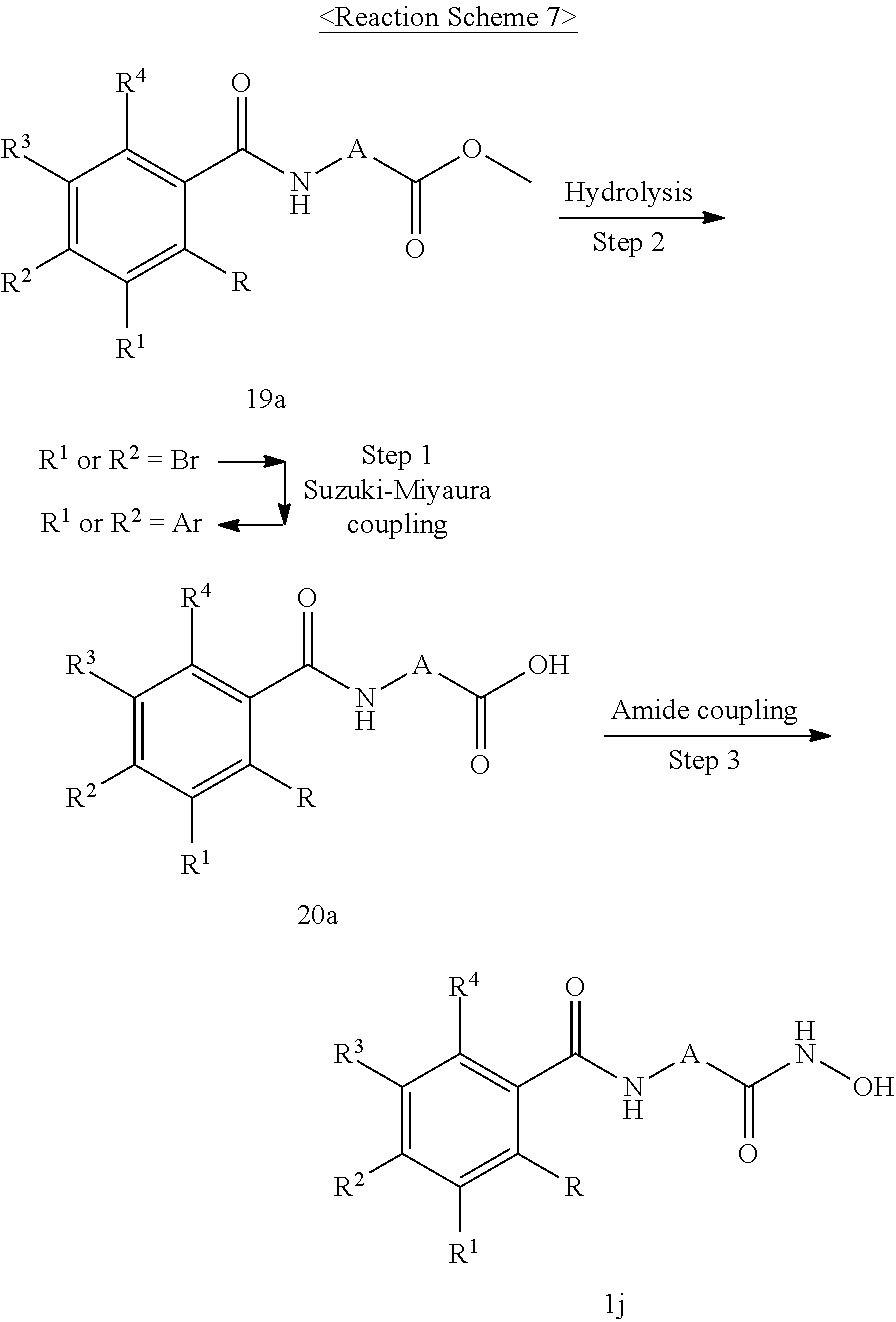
C1([R3])=C([R2])C([R1])=C([R])C(C(N[A]C(O)=O)=O)=C1[R4].C1([R3])=C([R2])C([R1])=C([R])C(C(N[A]C(NO)=O)=O)=C1[R4].C1([R3])=C([R2])C([R1])=C([R])C(C(N[A]C(OC)=O)=O)=C1[R4]
